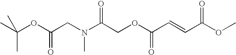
N(C(COC(C=CC(OC)=O)=O)=O)(CC(OC(C)(C)C)=O)C
